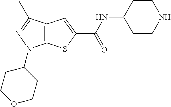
C12=C(SC(C(NC3CCNCC3)=O)=C1)N(C1CCOCC1)N=C2C
